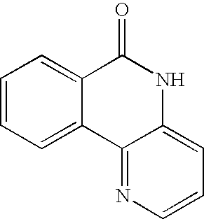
C1=CC=C2C(=C1)C(=O)NC1=CC=CN=C21
